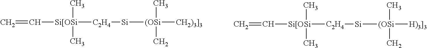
C=C[Si[OSi]([C2H4][Si][(OSi](C)([CH2)3]3])C)(C)C.C=C[Si[OSi]([C2H4][Si][(OSi](C)([H)3]3])C)(C)C
